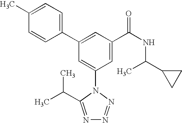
C1(C2=CC(C(NC(C3CC3)C)=O)=CC(N3C(C(C)C)=NN=N3)=C2)=CC=C(C)C=C1
